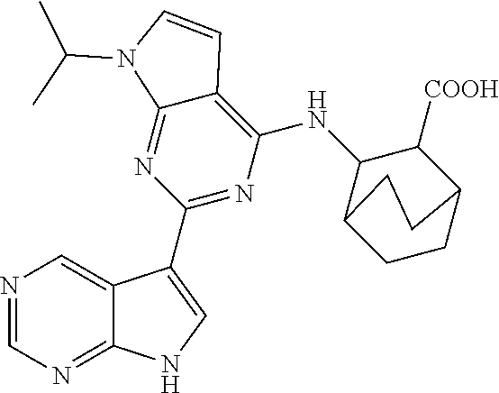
N1=CN=C2C(=C1)C(C1=NC(NC3C4CCC(C3[COOH])CC4)=C3C(=N1)N(C(C)C)C=C3)=CN2
